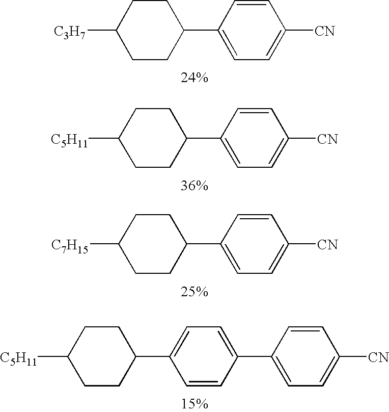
[C3H7]C1CCC(C2=CC=C([CN])C=C2)CC1.[C5H11]C1CCC(C2=CC=C([CN])C=C2)CC1.[C7H15]C1CCC(C2=CC=C([CN])C=C2)CC1.C1(C2=CC=C(C3=CC=C([CN])C=C3)C=C2)CCC([C5H11])CC1
